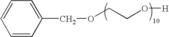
O(CCO[H])CC1=CC=CC=C1
